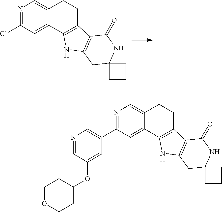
N1=C(Cl)C=C2C(=C1)CCC1=C2NC2=C1C(=O)NC1(C2)CCC1.N1=C(C2=CN=CC(OC3CCOCC3)=C2)C=C2C(=C1)CCC1=C2NC2=C1C(=O)NC1(C2)CCC1
